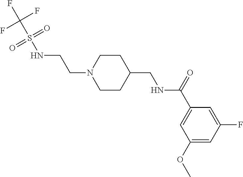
N1(CCNS(C(F)(F)F)(=O)=O)CCC(CNC(C2=CC(OC)=CC(F)=C2)=O)CC1
